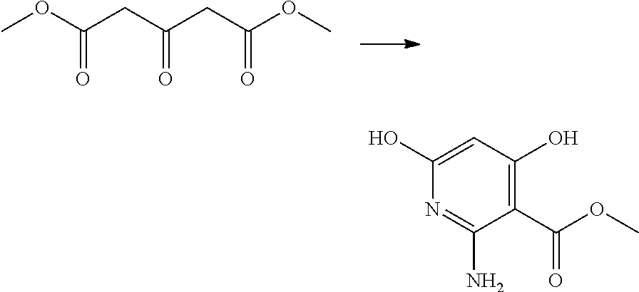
COC(CC(CC(OC)=O)=O)=O.C1(C(OC)=O)=C(O)C=C(O)N=C1N
